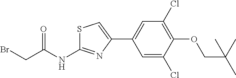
C1=C(Cl)C(OCC(C)(C)C)=C(Cl)C=C1C1=CSC(NC(CBr)=O)=N1
